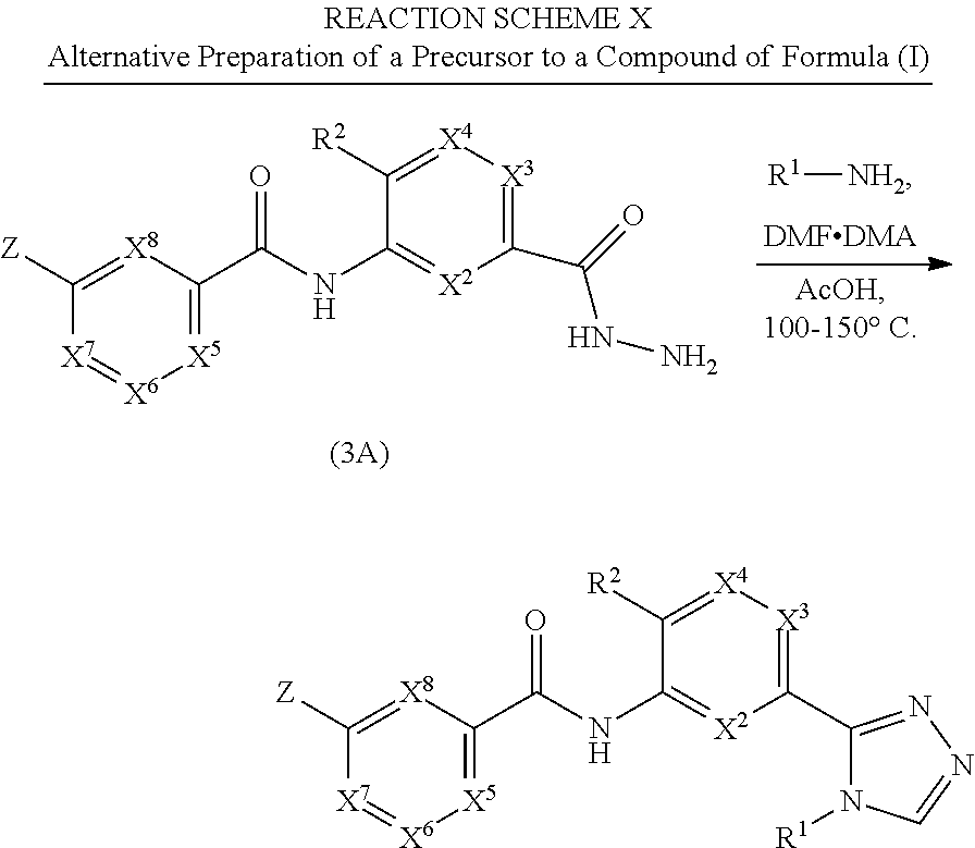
C1([Z])=[X8]C(C(NC2=[X2]C(C3=NN=CN3[R1])=[X3][X4]=C2[R2])=O)=[X5][X6]=[X7]1.C1([Z])=[X8]C(C(NC2=[X2]C(C(=O)NN)=[X3][X4]=C2[R2])=O)=[X5][X6]=[X7]1.[R1][NH2]
